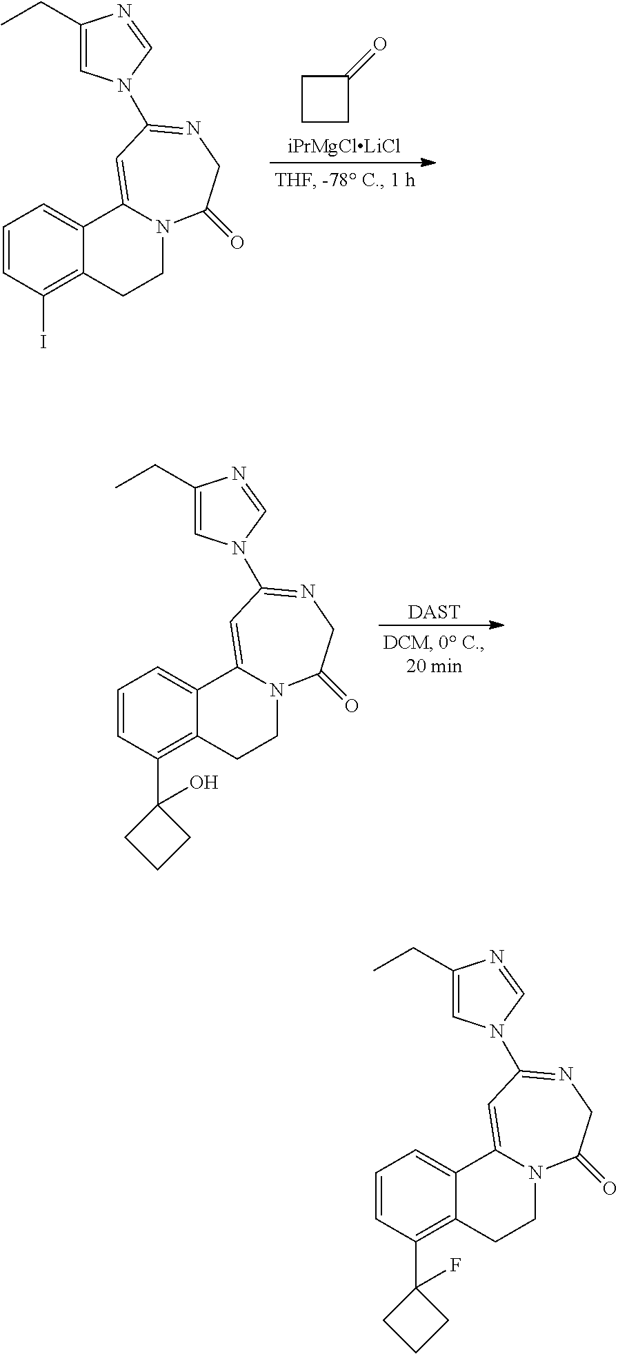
C1(CC)=CN(C2=NCC(=O)N3CCC4=C(C5(O)CCC5)C=CC=C4C3=C2)C=N1.[DAST].C1(CC)=CN(C2=NCC(=O)N3CCC4=C(I)C=CC=C4C3=C2)C=N1.C1CCC1=O.[iPrMgClLiCl].C1(CC)=CN(C2=NCC(=O)N3CCC4=C(C5(F)CCC5)C=CC=C4C3=C2)C=N1
